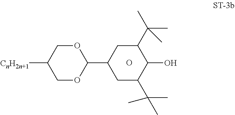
C1(C(C)(C)C)CC(C2OCC([CnH2n+1])CO2)CC(C(C)(C)C)C1O.O
